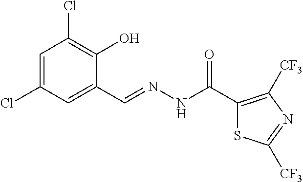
C1=C(Cl)C=C(C=NNC(C2=C([CF3])N=C([CF3])S2)=O)C(O)=C1Cl
